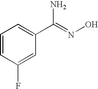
C1=CC(F)=CC(C(=NO)N)=C1
